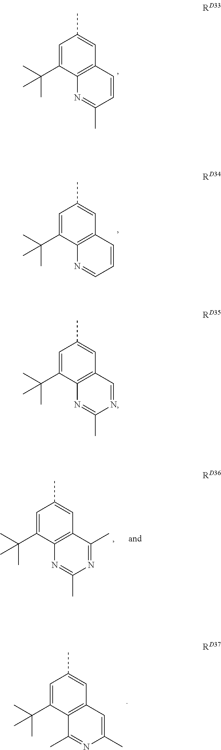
C1=C(C(C)(C)C)C2=C(C=C1C)C=CC(C)=N2.C1=C(C(C)(C)C)C2=C(C=C1C)C=CC=N2.C1=C(C(C)(C)C)C2=C(C=C1C)C(C)=NC(C)=N2.C1=C(C(C)(C)C)C2=C(C=C1C)C=C(C)N=C2C.C1=C(C(C)(C)C)C2=C(C=C1C)C=NC(C)=N2
